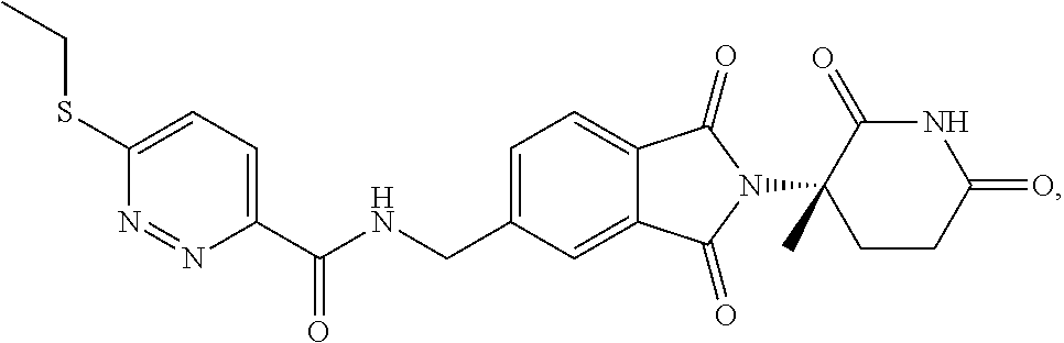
C1=C(CNC(C2=CC=C(SCC)N=N2)=O)C=C2C(=C1)C(=O)N(C1(C)CCC(=O)NC1=O)C2=O
